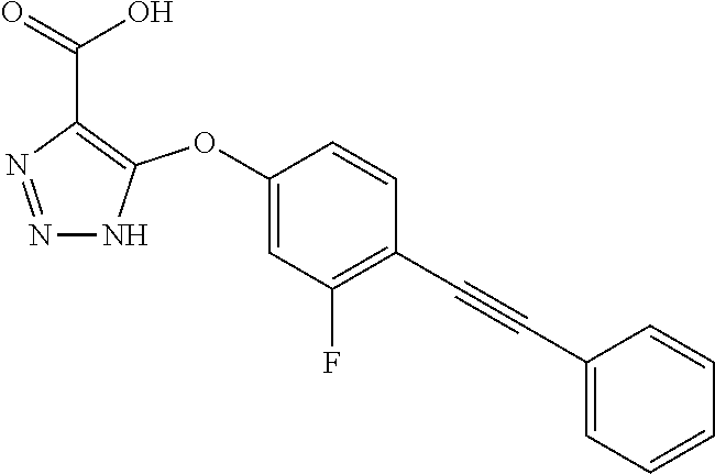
C1(OC2=C(C(=O)O)N=NN2)=CC(F)=C(C#CC2=CC=CC=C2)C=C1
